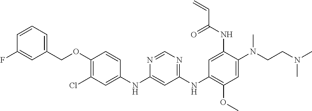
C1(NC2=CC(Cl)=C(OCC3=CC=CC(F)=C3)C=C2)=CC(NC2=C(OC)C=C(N(CCN(C)C)C)C(NC(C=C)=O)=C2)=NC=N1
